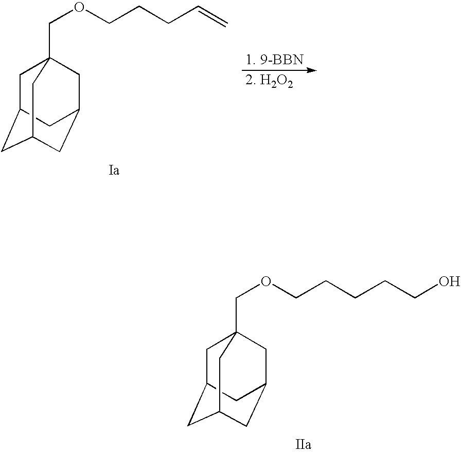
C1C2CC3CC(CC1(COCCCC=C)C3)C2.C1C2CC3CC(CC1(COCCCCCO)C3)C2
